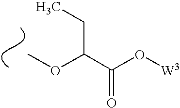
COC(C(O[W3])=O)CC
